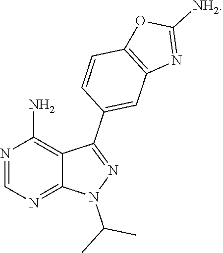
C12=C(N)N=CN=C1N(C(C)C)N=C2C1=CC2=C(C=C1)OC([NH2])=N2
